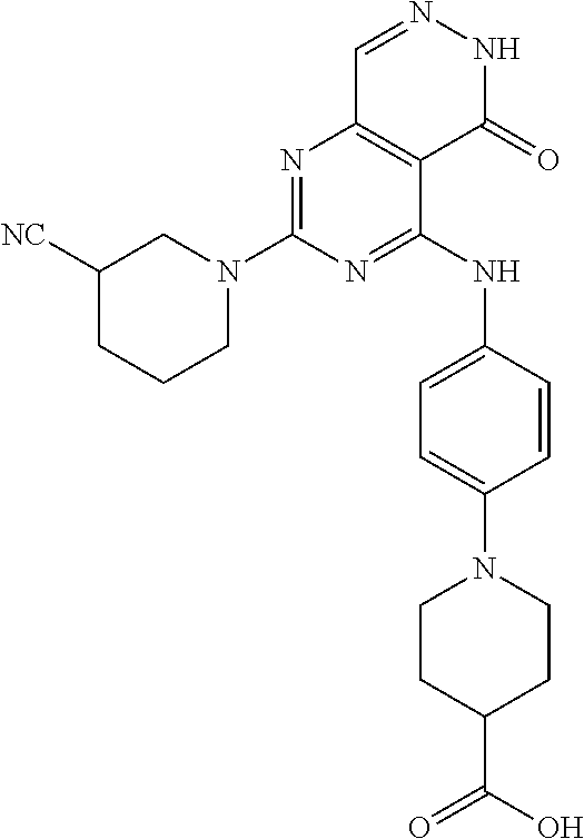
N1=C(N2CC([NC])CCC2)N=C(NC2=CC=C(N3CCC(C(O)=O)CC3)C=C2)C2=C1C=NNC2=O
